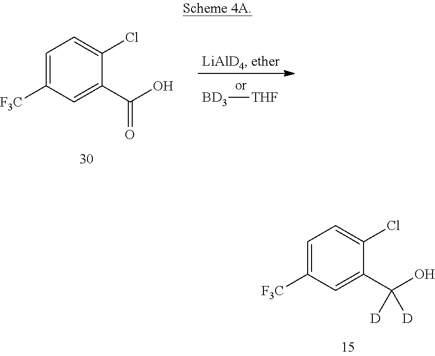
C1=C([F3C])C=C(C(O)([D])[D])C(Cl)=C1.C1=C([F3C])C=C(C(O)=O)C(Cl)=C1.[BD3][THF]
